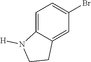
C1=C2C(=CC(Br)=C1)CCN2[H]
